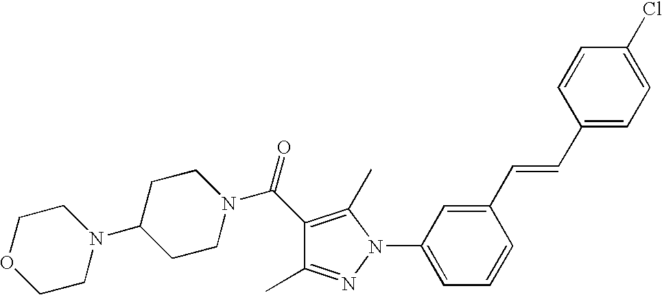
C1(C(=O)N2CCC(N3CCOCC3)CC2)=C(C)N(C2=CC=CC(C=CC3=CC=C(Cl)C=C3)=C2)N=C1C
